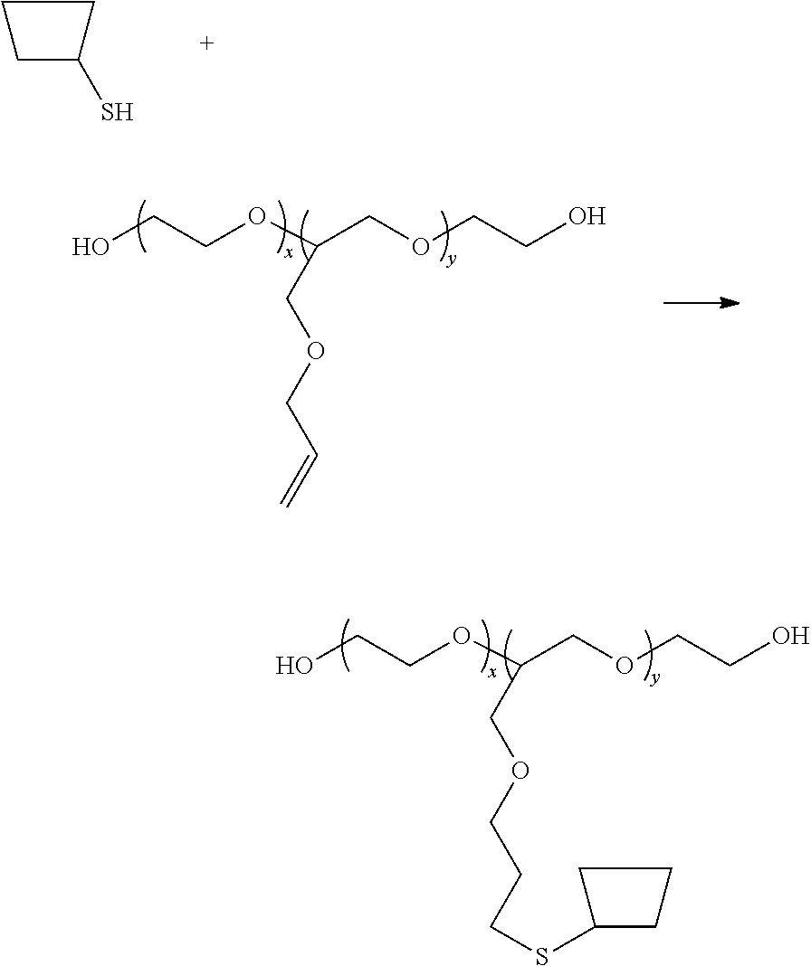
SC1CCC1.OCCOC(COCCO)COCC=C.OCCOC(COCCO)COCCCSC1CCC1
